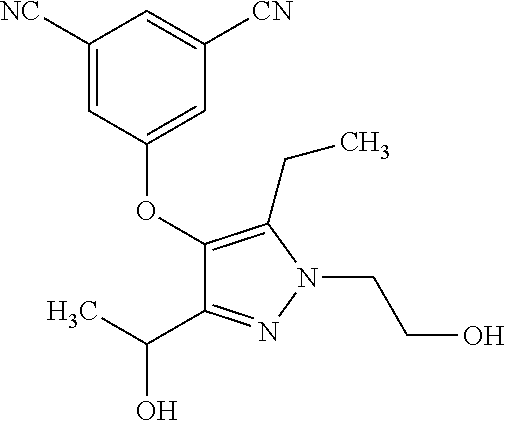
C1(OC2=CC([CN])=CC([NC])=C2)=C(CC)N(CCO)N=C1C(C)O
